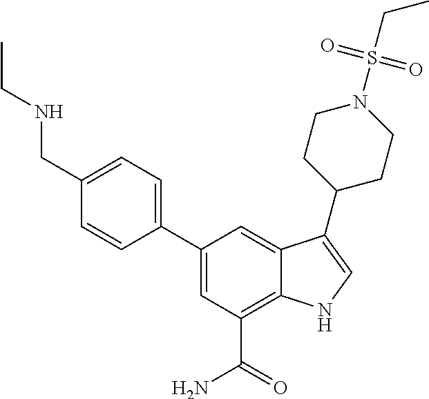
C1=C(C2=CC=C(CNCC)C=C2)C=C2C(=C1C(=O)N)NC=C2C1CCN(S(CC)(=O)=O)CC1
